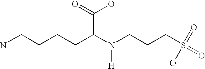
NCCCCC(N(CCCS(=O)(=O)O)[H])C(=O)O
